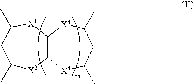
C1(C)[X2]C2C([X1]C(C)C1)[X3]C(C)CC(C)[X4]2
